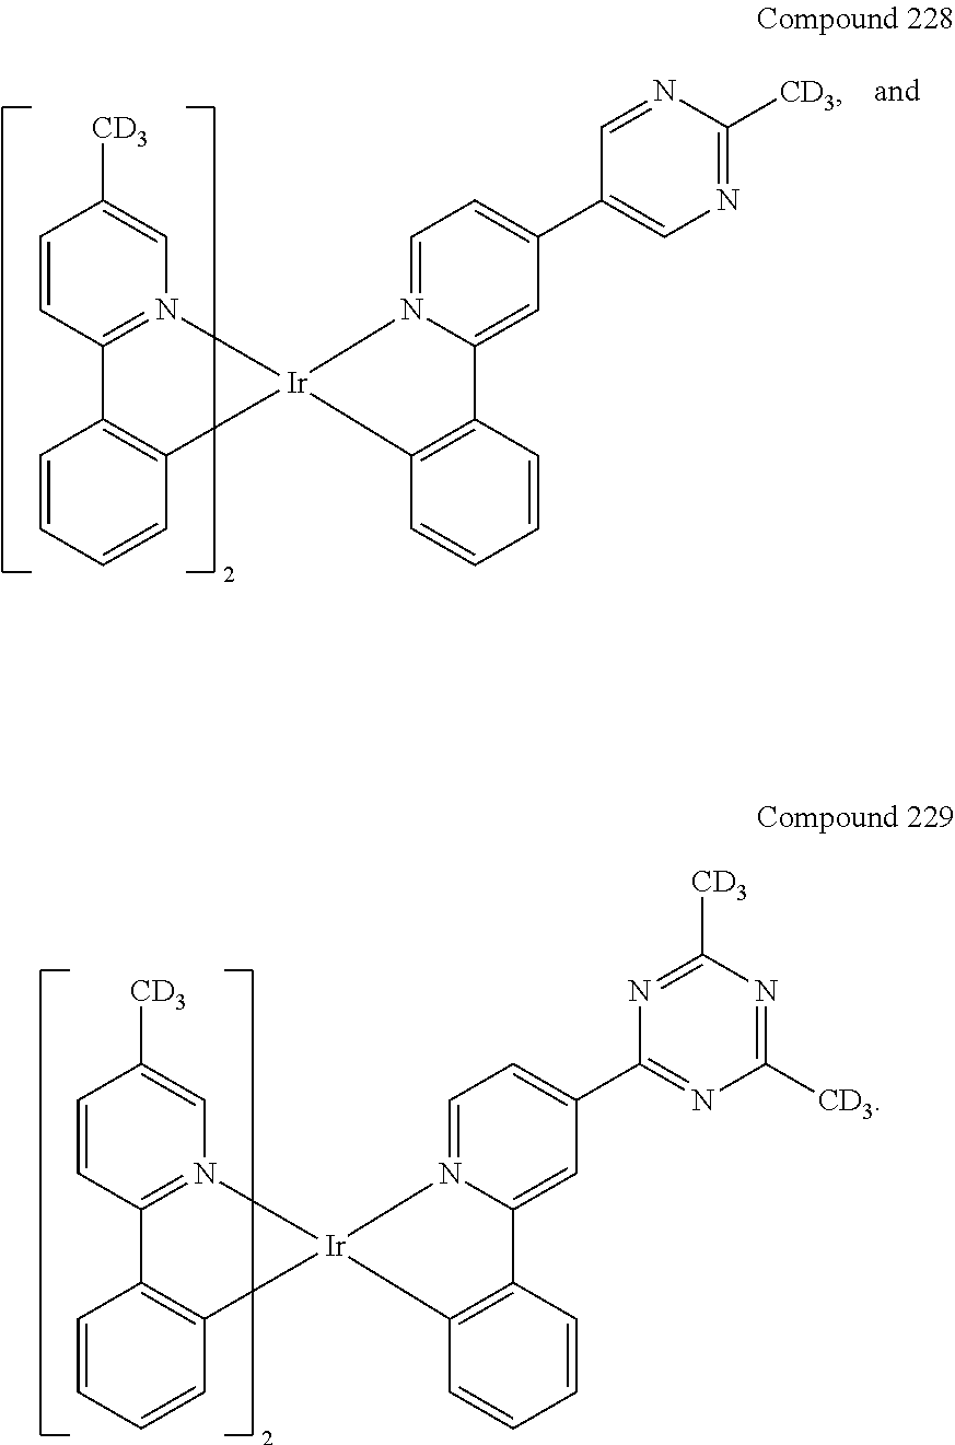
C1=CC2=N(C=C1[CD3])[Ir]1(C3=C2C=CC=C3)N2=CC=C(C3=CN=C([CD3])N=C3)C=C2C2=C1C=CC=C2.C1=CC2=N(C=C1[CD3])[Ir]1(C3=C2C=CC=C3)N2=CC=C(C3=NC([CD3])=NC([CD3])=N3)C=C2C2=C1C=CC=C2
